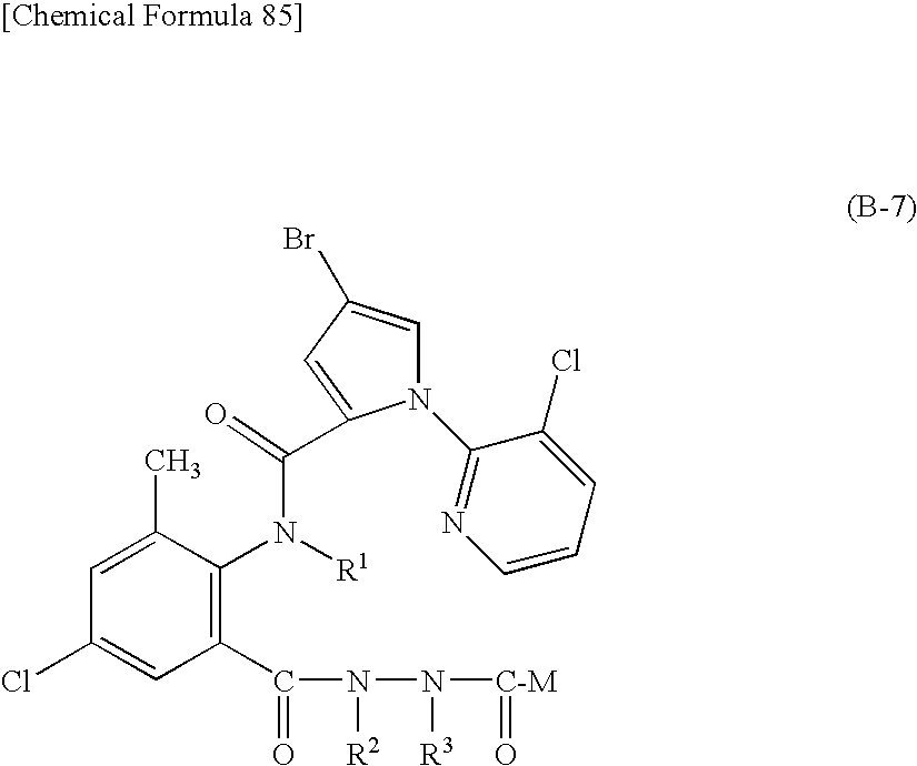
N1(C2=NC=CC=C2Cl)C=C(Br)C=C1C(=O)N([R1])C1=C(C(=O)N([R2])N([R3])[C-M]=O)C=C(Cl)C=C1C
